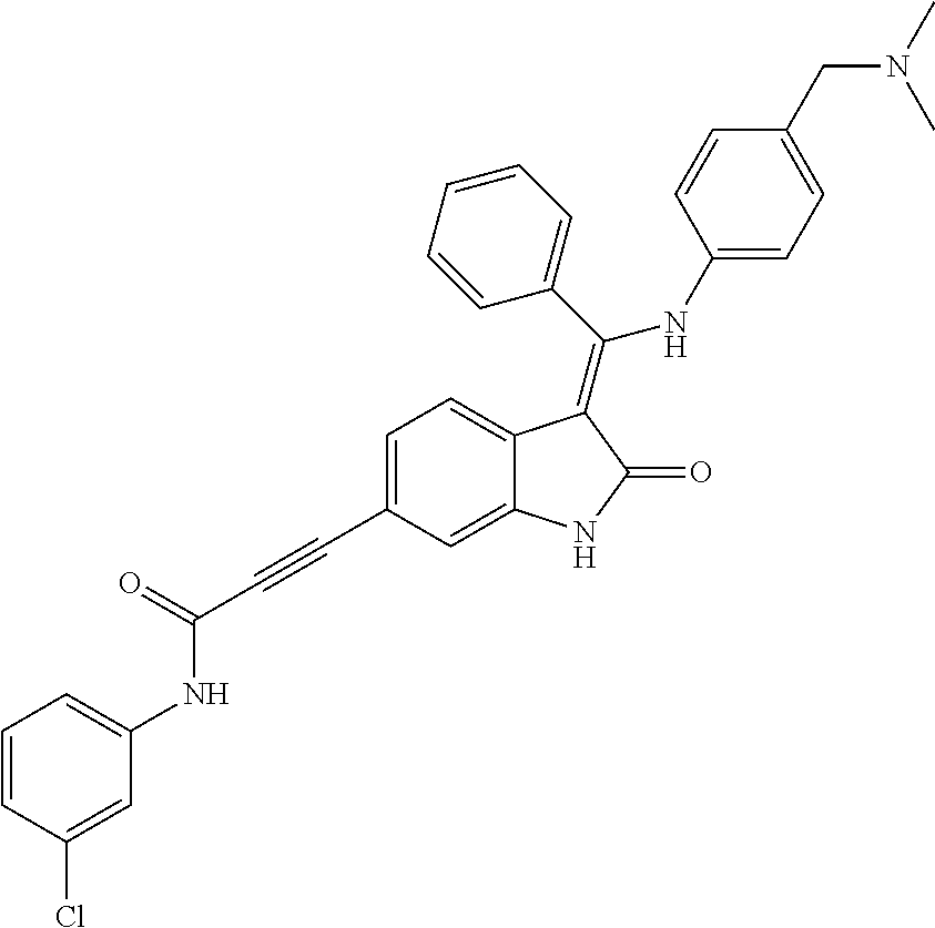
C1=CC(Cl)=CC(NC(C#CC2=CC=C3C(=C2)NC(=O)C3=C(C2=CC=CC=C2)NC2=CC=C(CN(C)C)C=C2)=O)=C1
